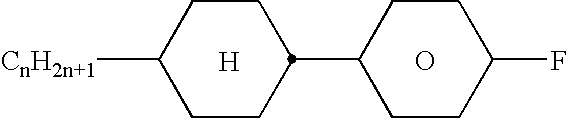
[H].C1CC([CnH2n+1])CCC1C1CCC(F)CC1.O
